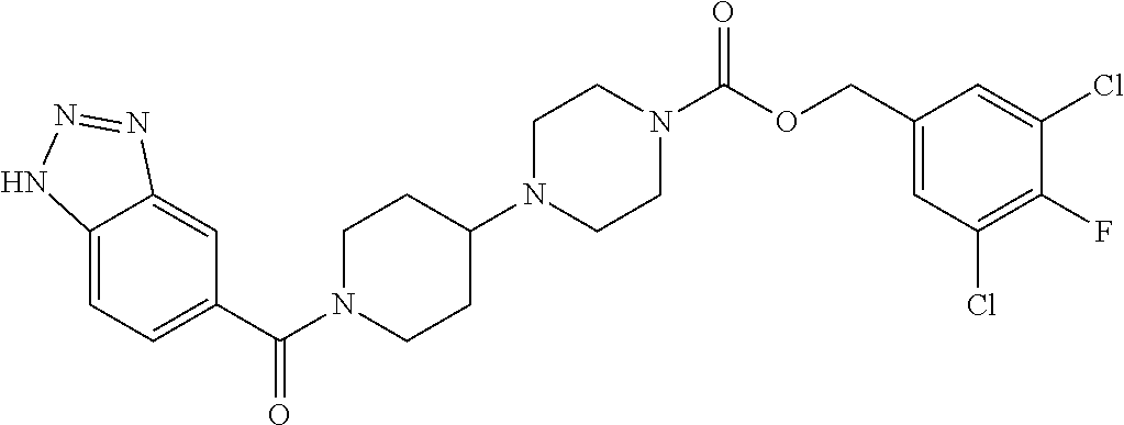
C12=CC=C(C(N3CCC(N4CCN(C(OCC5=CC(Cl)=C(F)C(Cl)=C5)=O)CC4)CC3)=O)C=C1N=NN2
